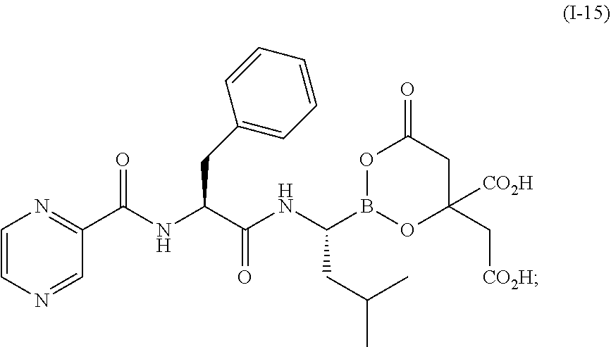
C1=CN=CC(C(NC(C(NC(B2OC(=O)CC(C[CO2H])([CO2H])O2)CC(C)C)=O)CC2=CC=CC=C2)=O)=N1
